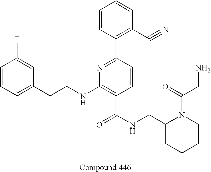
C1=CC=C(CCNC2=C(C(NCC3CCCCN3C(CN)=O)=O)C=CC(C3=C(C#N)C=CC=C3)=N2)C=C1F
